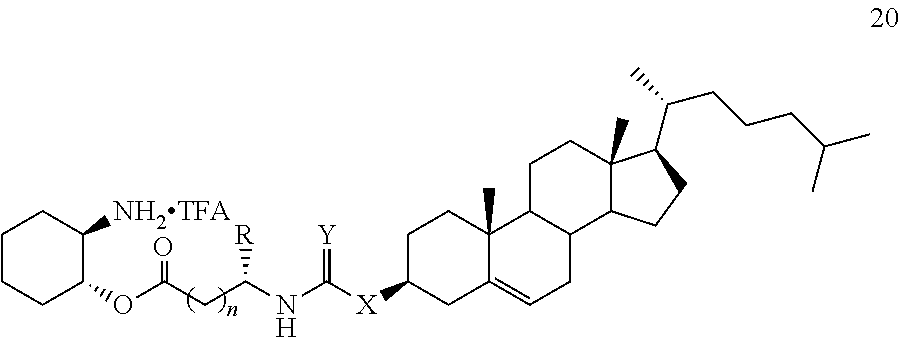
C1C([X]C(NC(CC(OC2C([NH2TFA])CCCC2)=O)[R])=[Y])CC2=CCC3C(C2(C)C1)CCC1(C)C3CCC1C(C)CCCC(C)C
